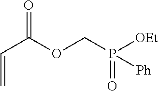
C(=C)C(=O)OCP([OEt])(=O)[Ph]
